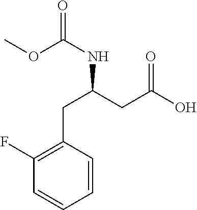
COC(NC(CC(=O)O)CC1=C(F)C=CC=C1)=O
